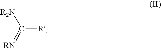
[R2N]C([R])=[RN]
